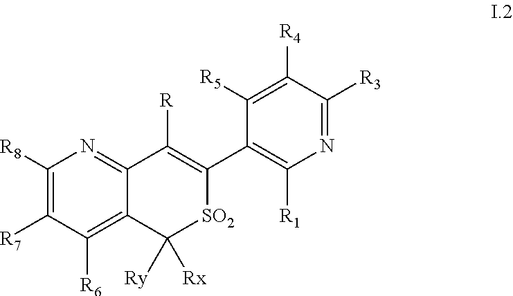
C1([R8])=C([R7])C([R6])=C2C(=N1)C([R])=C(C1=C([R1])N=C([R3])C([R4])=C1[R5])[SO2]C2([Rx])[Ry]
